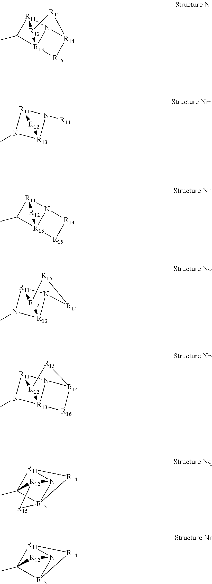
N12[R11]3C(C)[R13]14[R12]3[R15][R14]2[R16]4.N1([R14])[R11]2N(C)[R13]1[R12]2.N12[R11]3C(C)[R13]1([R12]3)[R15][R14]2.N12[R11]3N(C)[R13]1[R12]3[R15][R14]2.N12[R11]3N(C)[R13]14[R12]3[R15][R14]2[R16]4.N12[R11]3C4(C)[R13]1([R15][R12]24)[R14]3.N12[R11]3C(C)([R13]1[R14]3)[R12]2
